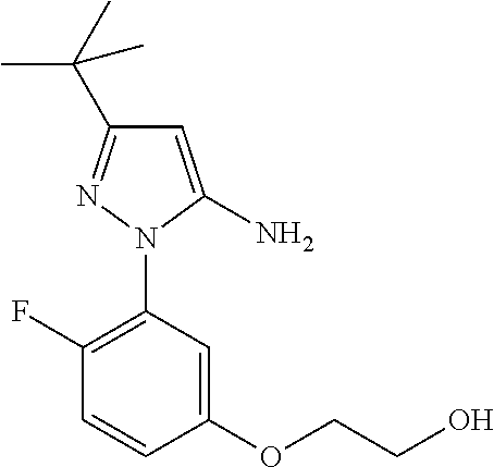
C1(F)=C(N2C(N)=CC(C(C)(C)C)=N2)C=C(OCCO)C=C1
